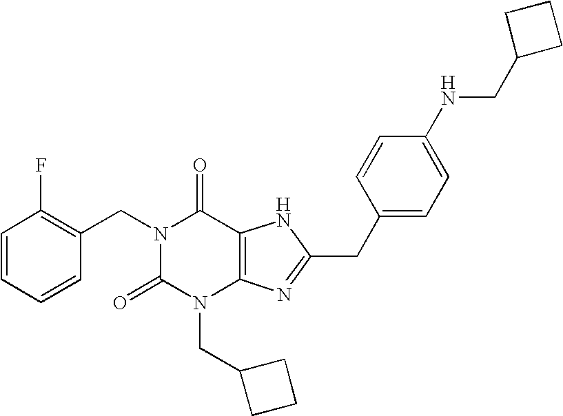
C1=CC=CC(CN2C(=O)N(CC3CCC3)C3=C(C2=O)NC(CC2=CC=C(NCC4CCC4)C=C2)=N3)=C1F
